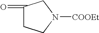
C1(=O)CCN([COOEt])C1
